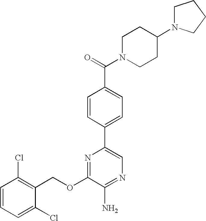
C1(OCC2=C(Cl)C=CC=C2Cl)=NC(C2=CC=C(C(=O)N3CCC(N4CCCC4)CC3)C=C2)=CN=C1N
